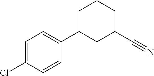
C1=C(Cl)C=CC(C2CC(C#N)CCC2)=C1
